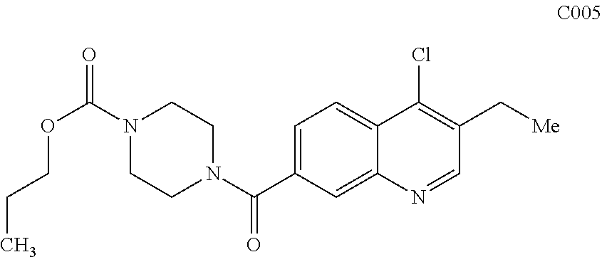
C1=C(C(N2CCN(C(=O)OCCC)CC2)=O)C=C2C(=C1)C(Cl)=C(C[Me])C=N2
